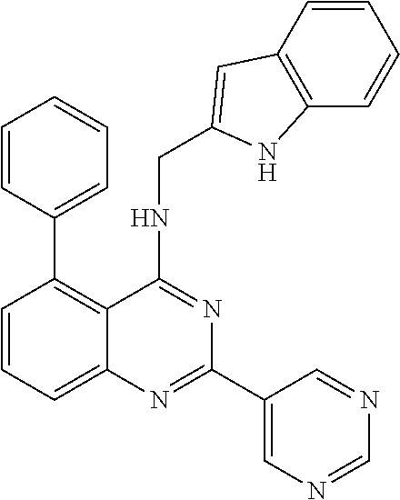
C1=CC(C2=C3C(=CC=C2)N=C(C2=CN=CN=C2)N=C3NCC2=CC3=C(C=CC=C3)N2)=CC=C1
